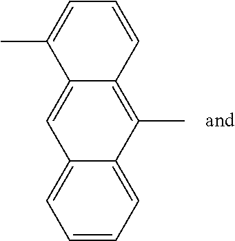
C1=CC=C2C(=C1)C=C1C(=C2C)C=CC=C1C
